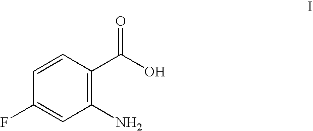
C1=CC(C(O)=O)=C(N)C=C1F
